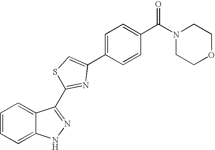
C1=CC=C2C(=C1)NN=C2C1=NC(C2=CC=C(C(N3CCOCC3)=O)C=C2)=CS1
